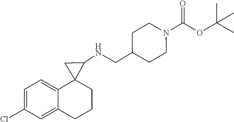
C1=C(Cl)C=C2C(=C1)C1(C(NCC3CCN(C(OC(C)(C)C)=O)CC3)C1)CCC2
